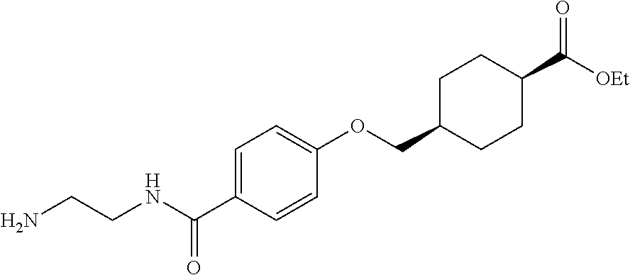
C1=C(C(NCCN)=O)C=CC(OCC2CCC(C(=O)[OEt])CC2)=C1
